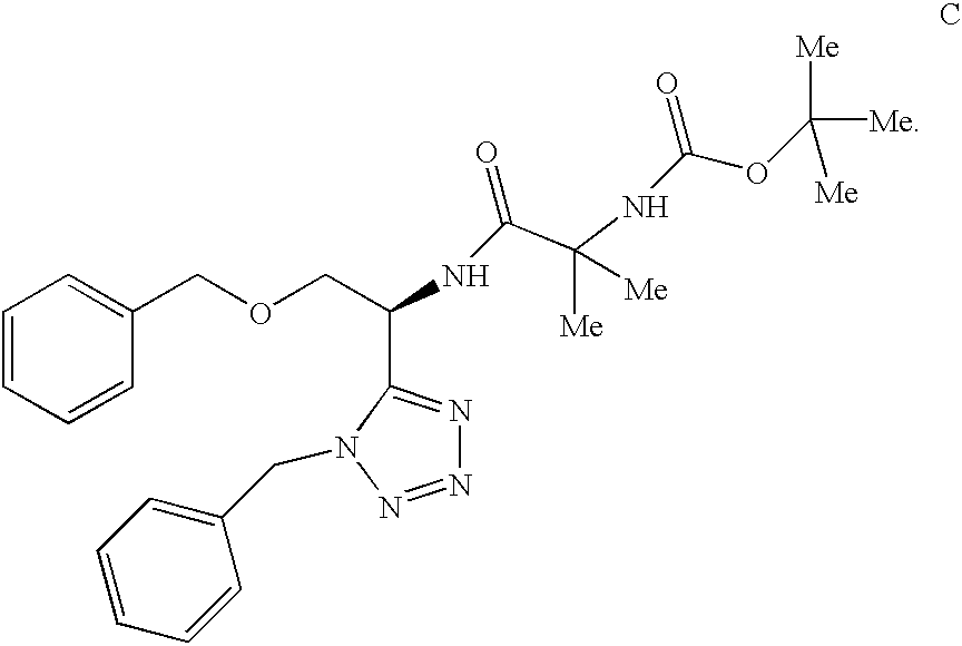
C1=CC=CC(COCC(NC(=O)C(NC(OC([Me])([Me])[Me])=O)([Me])[Me])C2=NN=NN2CC2=CC=CC=C2)=C1
